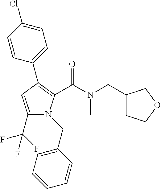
C1(C2=C(C(=O)N(C)CC3CCOC3)N(CC3=CC=CC=C3)C(C(F)(F)F)=C2)=CC=C(Cl)C=C1
